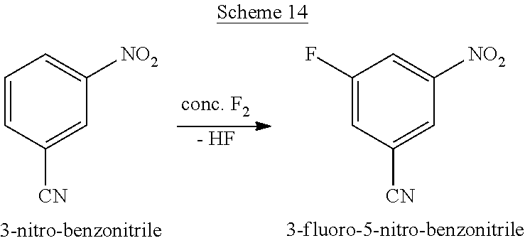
[- HF].C1(F)=CC([CN])=CC([NO2])=C1.C1=CC([CN])=CC([NO2])=C1
